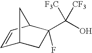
C1=CC2C(C(O)([F3C])[CF3])(F)CC1C2
